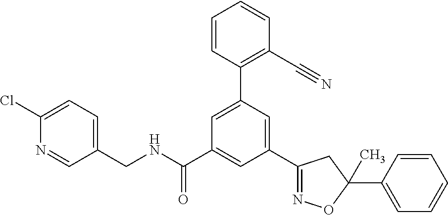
C1=C(C2=C(C#N)C=CC=C2)C=C(C2=NOC(C)(C3=CC=CC=C3)C2)C=C1C(NCC1=CC=C(Cl)N=C1)=O
